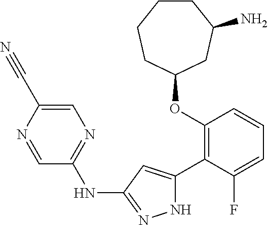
C1(OC2=C(C3=CC(NC4=NC=C(C#N)N=C4)=NN3)C(F)=CC=C2)CC(N)CCCC1
